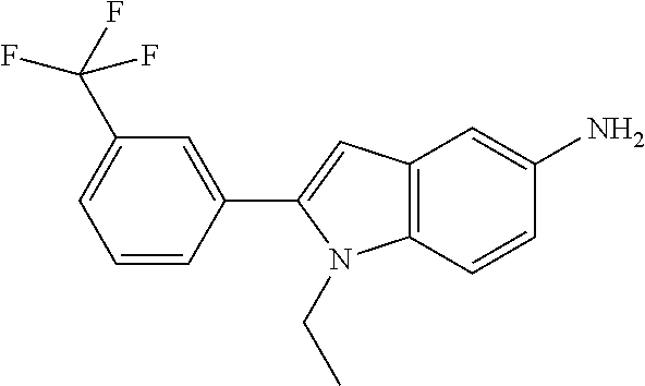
C1(C(F)(F)F)=CC=CC(C2=CC3=C(N2CC)C=CC(N)=C3)=C1
